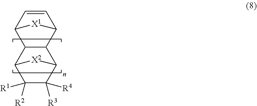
C12C=CC(C3C1C1C([R4])([R3])C([R1])([R2])C3[X2]1)[X1]2
